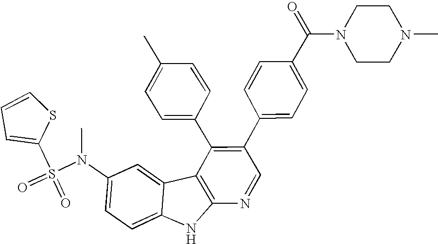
C1=CSC(S(=O)(=O)N(C2=CC=C3C(=C2)C2=C(N3)N=CC(C3=CC=C(C(N4CCN(C)CC4)=O)C=C3)=C2C2=CC=C(C)C=C2)C)=C1
